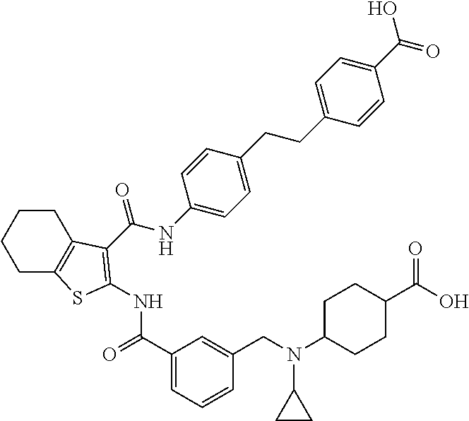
C1CC2=C(CC1)SC(NC(=O)C1=CC=CC(CN(C3CC3)C3CCC(C(O)=O)CC3)=C1)=C2C(NC1=CC=C(CCC2=CC=C(C(O)=O)C=C2)C=C1)=O
